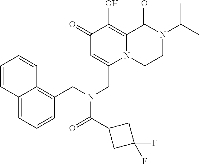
C1(=O)C=C(CN(C(=O)C2CC(F)(F)C2)CC2=C3C(=CC=C2)C=CC=C3)N2C(=C1O)C(=O)N(C(C)C)CC2
